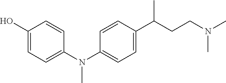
OC1=CC=C(N(C2=CC=C(C(CCN(C)C)C)C=C2)C)C=C1
